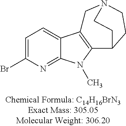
C1=C(Br)N=C2C(=C1)C1=C(N2C)C2CCN(C1)CC2
